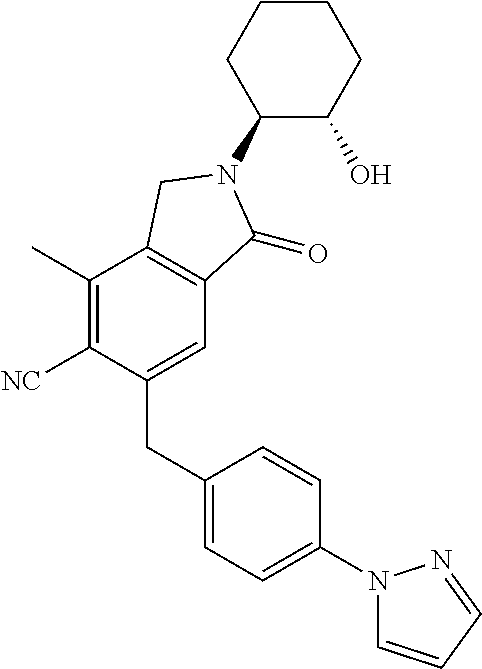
C1(C)=C([NC])C(CC2=CC=C(N3C=CC=N3)C=C2)=CC2=C1CN(C1C(O)CCCC1)C2=O
